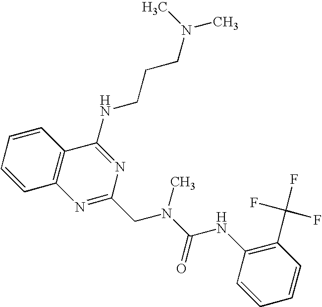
C1=CC2=C(C=C1)C(NCCCN(C)C)=NC(CN(C(=O)NC1=C(C(F)(F)F)C=CC=C1)C)=N2
